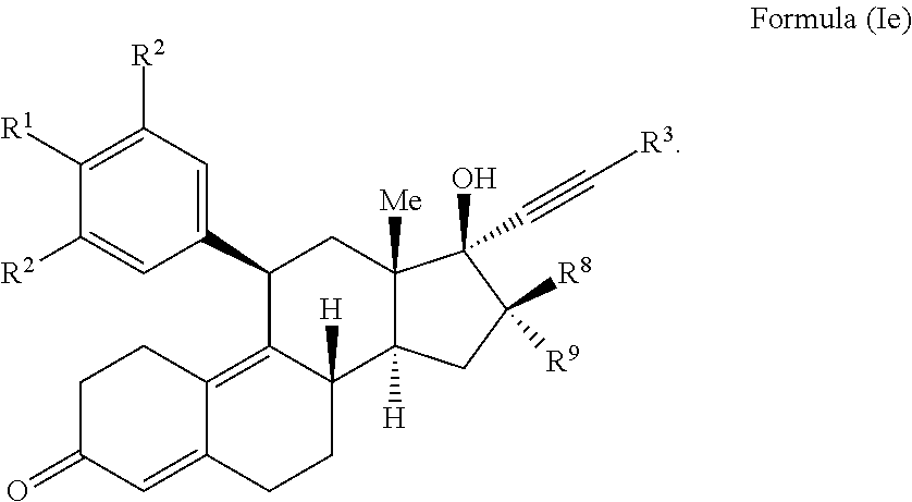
C1C(=O)C=C2C(=C3C([H])(CC2)C2([H])C([Me])(CC3C3=CC([R2])=C([R1])C([R2])=C3)C(O)(C#C[R3])C([R8])([R9])C2)C1
